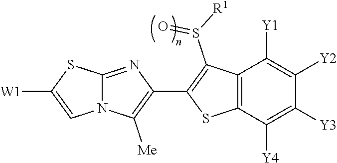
N12C(=NC(C3=C(S(=O)[R1])C4=C(S3)C([Y4])=C([Y3])C([Y2])=C4[Y1])=C1[Me])SC([W1])=C2
